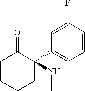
C1CCCC(C2=CC=CC(F)=C2)(NC)C1=O
